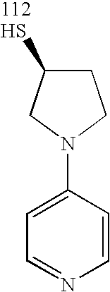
C1=C(N2CCC(S)C2)C=CN=C1
